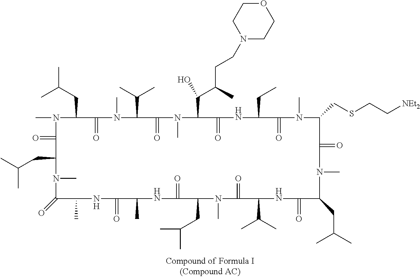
CC(CC1N(C)C(=O)C(CC(C)C)N(C)C(=O)C(C)NC(=O)C(C)NC(=O)C(CC(C)C)N(C)C(=O)C(C(C)C)NC(=O)C(CC(C)C)N(C)C(=O)C(CSCC[NEt2])N(C)C(=O)C(CC)NC(=O)C(C(C(C)CCN2CCOCC2)O)N(C)C(=O)C(C(C)C)N(C)C1=O)C
